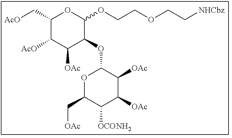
C1(C[AcO])C([AcO])C([OAc])C(OC2OC(C[OAc])C([OCONH2])C([OAc])C2[OAc])C(OCCOCC[NHCbz])O1
